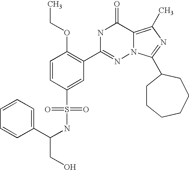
C1=C(C(CO)NS(C2=CC(C3=NN4C(=C(C)N=C4C4CCCCCC4)C(=O)N3)=C(OCC)C=C2)(=O)=O)C=CC=C1
